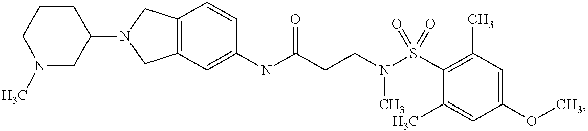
C1(NC(CCN(S(C2=C(C)C=C(OC)C=C2C)(=O)=O)C)=O)=CC2=C(C=C1)CN(C1CCCN(C)C1)C2
